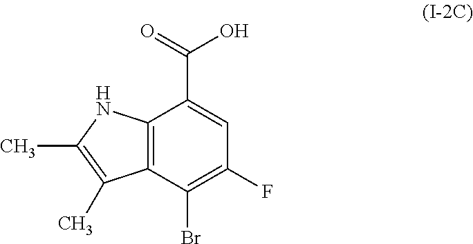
C12=C(C(Br)=C(F)C=C1C(=O)O)C(C)=C(C)N2
